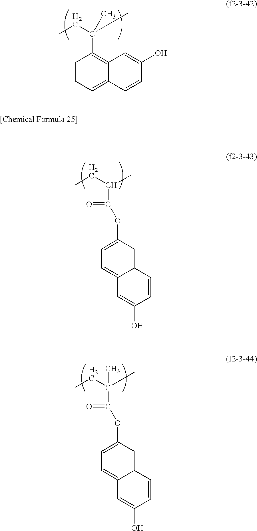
CCC(C)(C)C1=C2C(=CC=C1)C=CC(O)=C2.CCC(C(OC1=CC=C2C(=C1)C=CC(O)=C2)=O)C.CCC(C(OC1=CC=C2C(=C1)C=CC(O)=C2)=O)(C)C
